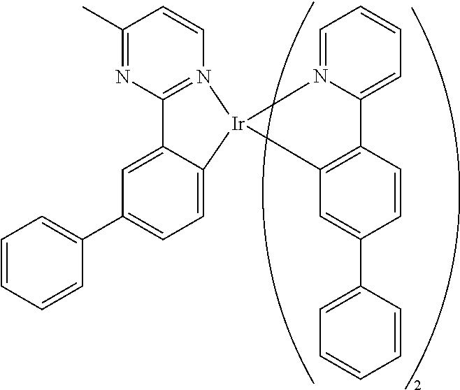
C1=CC=CC(C2=CC=C3C(=C2)C2=N(C=CC(C)=N2)[Ir]32N3=CC=CC=C3C3=C2C=C(C2=CC=CC=C2)C=C3)=C1
